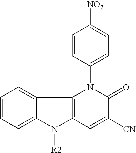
C1=CC=C2C(=C1)C1=C(N2[R2])C=C([CN])C(=O)N1C1=CC=C([NO2])C=C1
